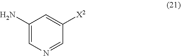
C1=NC=C(N)C=C1[X2]
